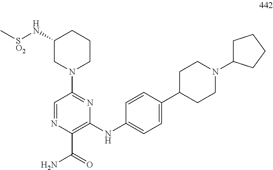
C1(NC2=CC=C(C3CCN(C4CCCC4)CC3)C=C2)=C(C(=O)N)N=CC(N2CCCC(N[SO2]C)C2)=N1
